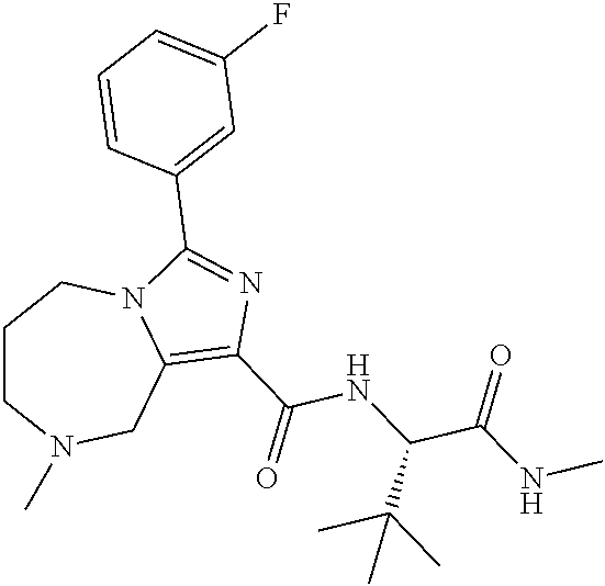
C1CN(C)CC2=C(C(=O)NC(C(NC)=O)C(C)(C)C)N=C(C3=CC(F)=CC=C3)N2C1
